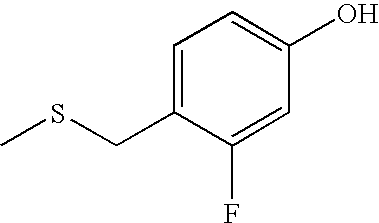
C1=C(CSC)C(F)=CC(O)=C1
